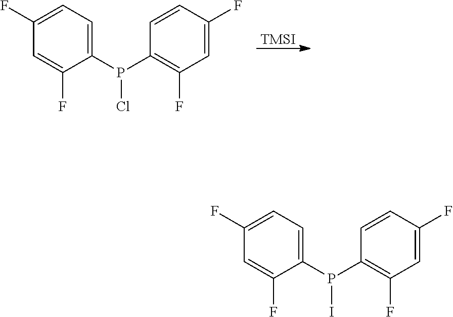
[TMSI].C1(P(C2=C(F)C=C(F)C=C2)Cl)=CC=C(F)C=C1F.C1(P(C2=C(F)C=C(F)C=C2)I)=CC=C(F)C=C1F
